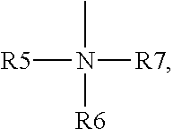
[R5]N([R6])([R7])C
